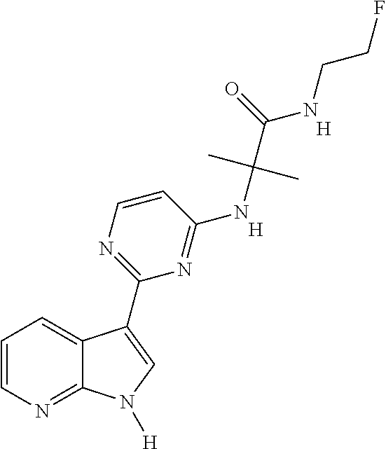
C1=CN=C2C(=C1)C(C1=NC=CC(NC(C(NCCF)=O)(C)C)=N1)=CN2[H].[H].[H]
